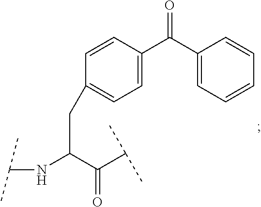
C1(CC(NC(C)C)C(=O)C(C)C)=CC=C(C(C2=CC=CC=C2)=O)C=C1
